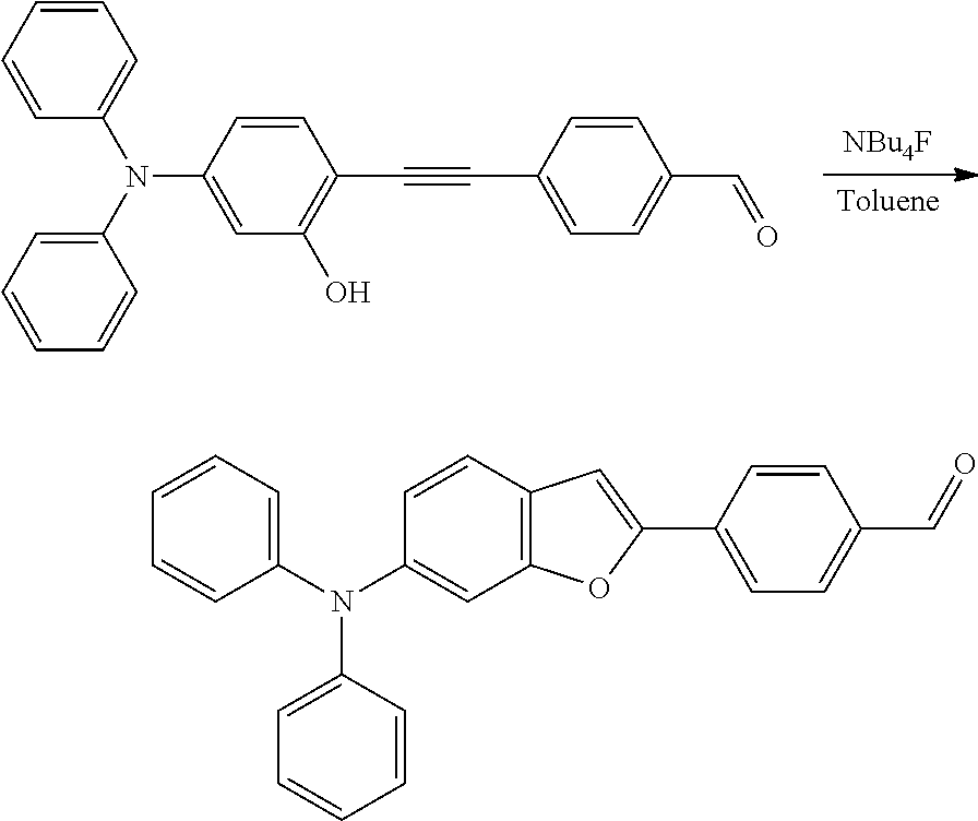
C1(N(C2=CC=CC=C2)C2=CC3=C(C=C2)C=C(C2=CC=C(C=O)C=C2)O3)=CC=CC=C1.[NBu4F].[Toluene].C(C1=C(O)C=C(N(C2=CC=CC=C2)C2=CC=CC=C2)C=C1)#CC1=CC=C(C=O)C=C1
